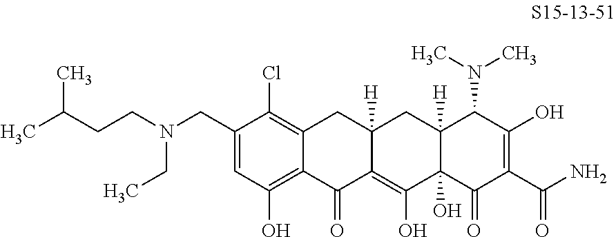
C1=C(CN(CCC(C)C)CC)C(Cl)=C2C(=C1O)C(=O)C1=C(O)C3(O)C([H])(CC1([H])C2)C(N(C)C)C(O)=C(C(N)=O)C3=O
